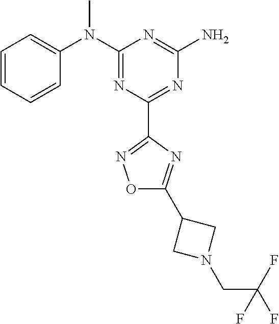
C1=CC=CC(N(C2=NC(C3=NOC(C4CN(CC(F)(F)F)C4)=N3)=NC(N)=N2)C)=C1
